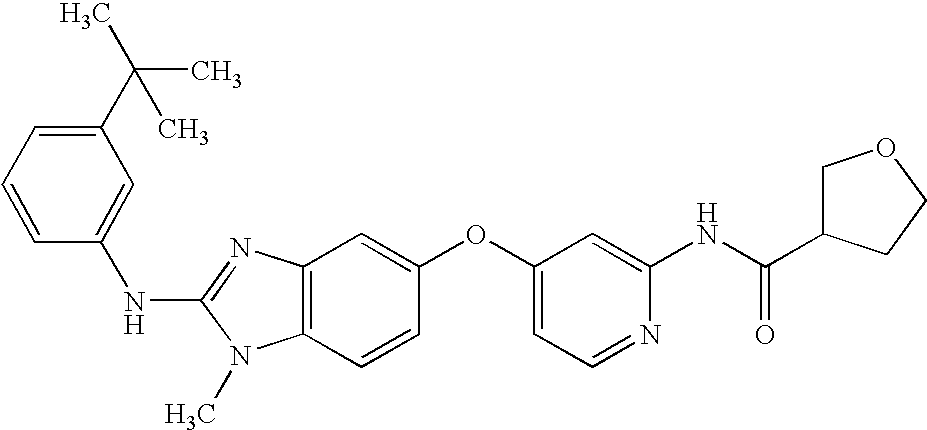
N(C1=NC2=C(N1C)C=CC(OC1=CC=NC(NC(C3COCC3)=O)=C1)=C2)C1=CC(C(C)(C)C)=CC=C1
